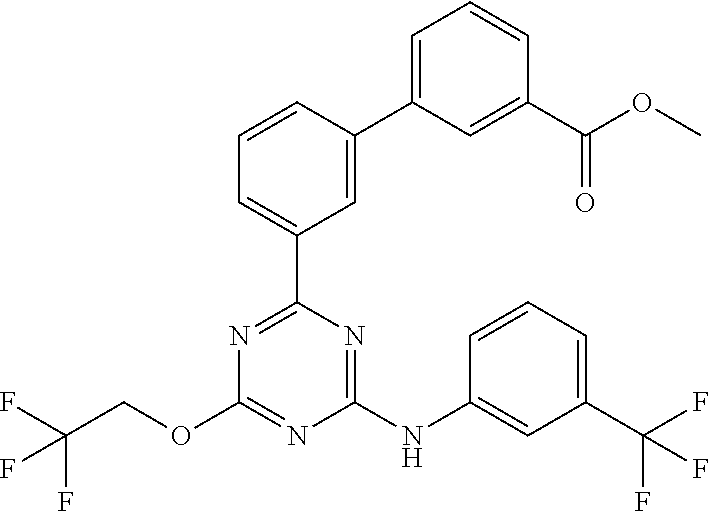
N1=C(OCC(F)(F)F)N=C(C2=CC=CC(C3=CC=CC(C(=O)OC)=C3)=C2)N=C1NC1=CC(C(F)(F)F)=CC=C1
